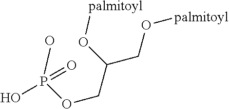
O(C(COP(O)(=O)O)CO[palmitoyl])[palmitoyl]
